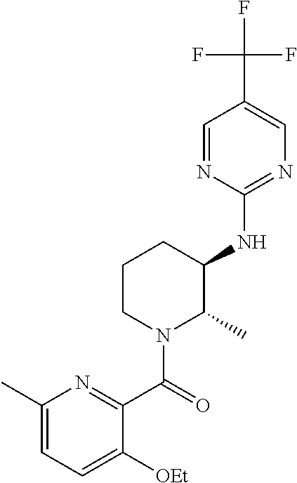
C1(NC2C(C)N(C(=O)C3=NC(C)=CC=C3[OEt])CCC2)=NC=C(C(F)(F)F)C=N1
